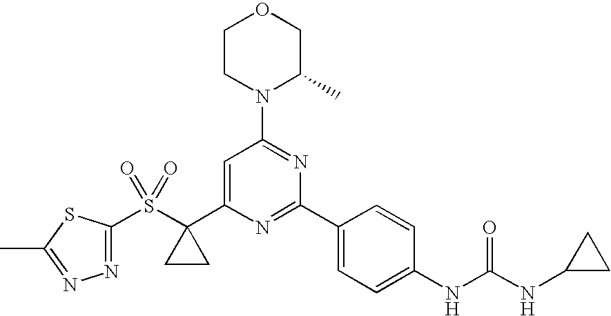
C1CN(C2=NC(C3=CC=C(NC(NC4CC4)=O)C=C3)=NC(C3(S(=O)(=O)C4=NN=C(C)S4)CC3)=C2)C(C)CO1
